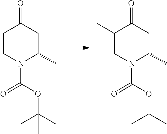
C1CN(C(=O)OC(C)(C)C)C(C)CC1=O.C1(C)CN(C(=O)OC(C)(C)C)C(C)CC1=O
